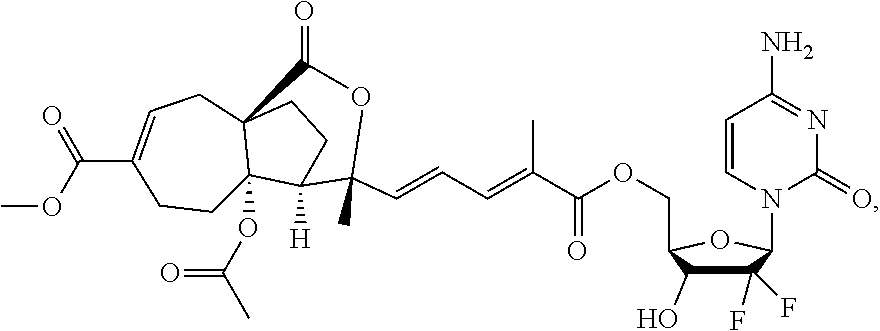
C(C1=CCC23C(OC(=O)C)(CC1)C([H])(CC2)C(C=CC=C(C(OCC1C(O)C(F)(F)C(N2C(=O)N=C(N)C=C2)O1)=O)C)(C)OC3=O)(OC)=O
